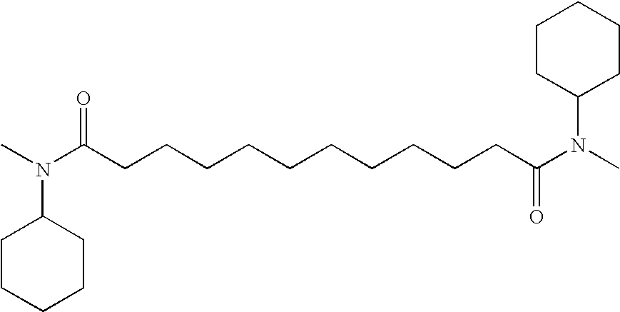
CN(C(CCCCCCCCCCC(N(C)C1CCCCC1)=O)=O)C1CCCCC1
